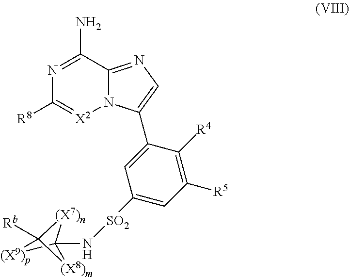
N1=C(N)C2=NC=C(C3=CC([SO2]NC45[(X7)n]C([Rb])([(X9)p]4)[(X8)m]5)=CC([R5])=C3[R4])N2[X2]=C1[R8]
